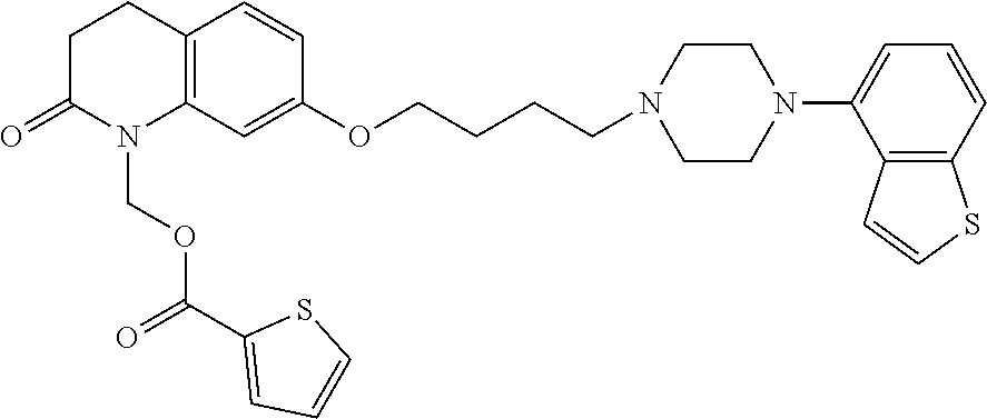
C12=C(C=C(OCCCCN3CCN(C4=CC=CC5=C4C=CS5)CC3)C=C1)N(COC(=O)C1=CC=CS1)C(=O)CC2
